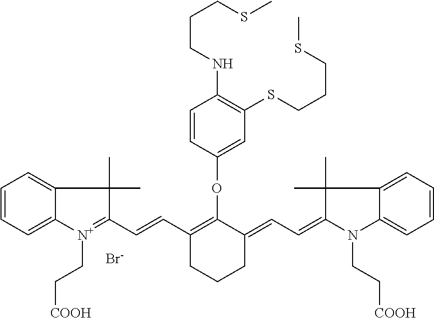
[Br-].C1=CC=C2C(=C1)C(C)(C)C(C=CC1=C(OC3=CC(SCCCSC)=C(NCCCSC)C=C3)C(=CC=C3N(CC[COOH])C4=CC=CC=C4C3(C)C)CCC1)=[N+]2CC[COOH]
